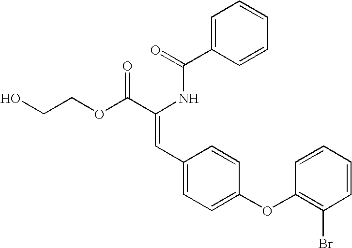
C(=O)(NC(C(OCCO)=O)=CC1=CC=C(OC2=C(Br)C=CC=C2)C=C1)C1=CC=CC=C1
